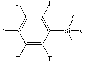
C1(F)=C(F)C([Si](Cl)(Cl)[H])=C(F)C(F)=C1F
